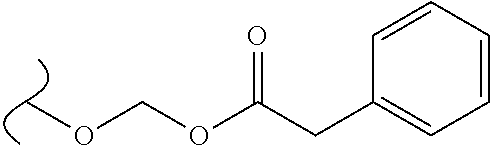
C(OC(CC1=CC=CC=C1)=O)OC
